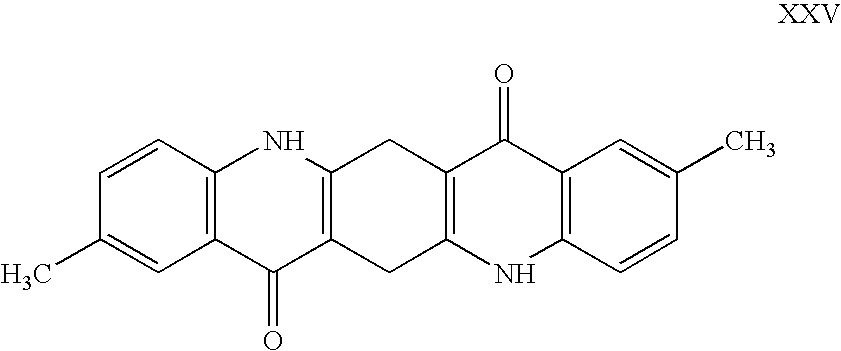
C1=CC2=C(C=C1C)C(=O)C1=C(N2)CC2=C(C1)NC1=C(C2=O)C=C(C)C=C1
